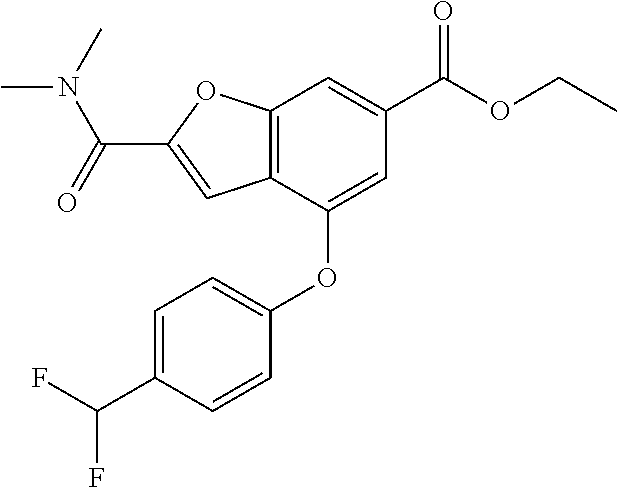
C12=C(C(OC3=CC=C(C(F)F)C=C3)=CC(C(OCC)=O)=C1)C=C(C(N(C)C)=O)O2
